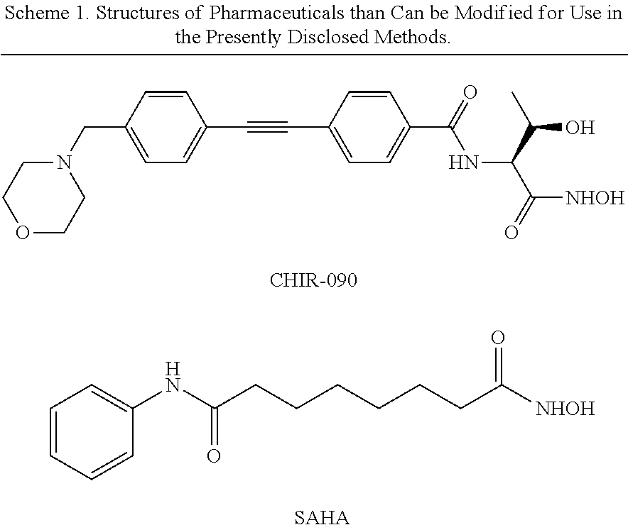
N1(CC2=CC=C(C#CC3=CC=C(C(=O)NC(C(C)O)C(=O)[NHOH])C=C3)C=C2)CCOCC1.C1=CC=CC(NC(CCCCCCC([NHOH])=O)=O)=C1.[SAHA]
